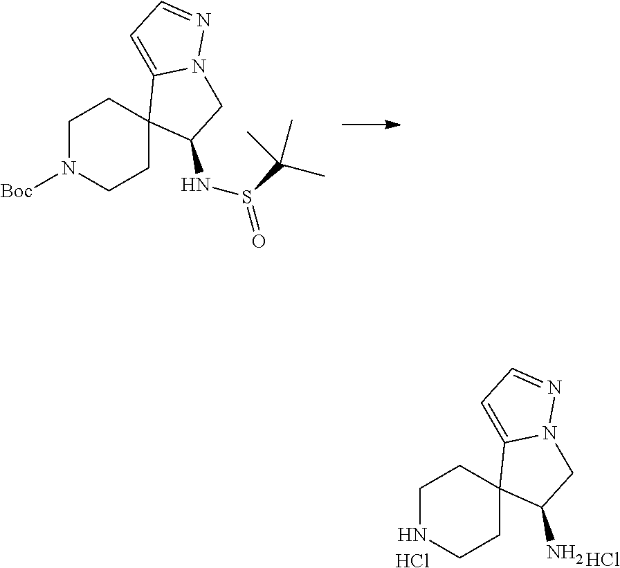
C1N([Boc])CCC2(C1)C(NS(C(C)(C)C)=O)CN1C2=CC=N1.C1NCCC2(C1)C(N)CN1C2=CC=N1.Cl.Cl
